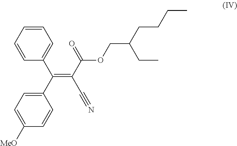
C1=C(C(C2=CC=C([MeO])C=C2)=C(C(=O)OCC(CCCC)CC)C#N)C=CC=C1
